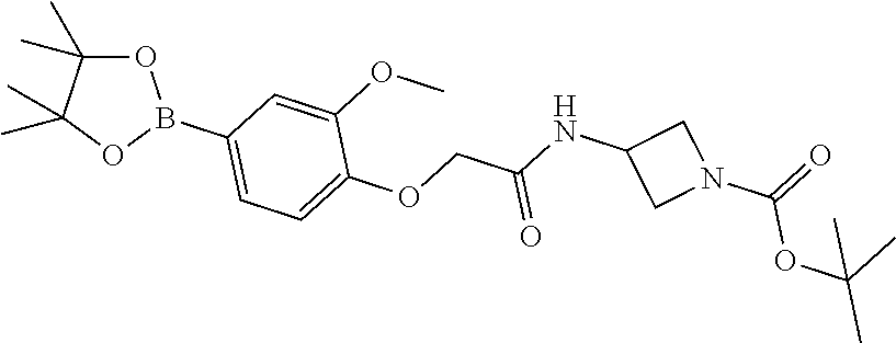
O1C(C)(C)C(C)(C)OB1C1=CC=C(OCC(NC2CN(C(=O)OC(C)(C)C)C2)=O)C(OC)=C1
